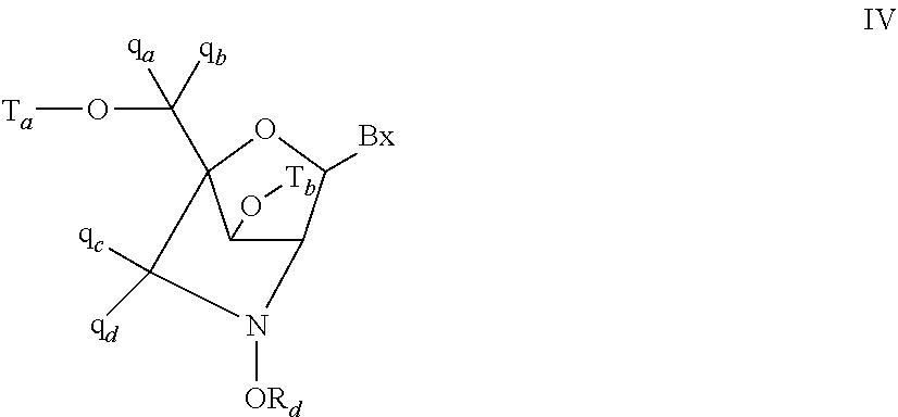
C1(O[Tb])C2C([Bx])OC1(C(O[Ta])([qb])[qa])C([qc])([qd])N2[ORd]
